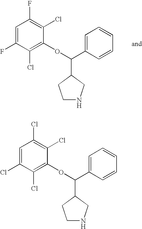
C1=C(Cl)C(Cl)=C(OC(C2CCNC2)C2=CC=CC=C2)C(Cl)=C1Cl.C1=C(F)C(Cl)=C(OC(C2CCNC2)C2=CC=CC=C2)C(Cl)=C1F
